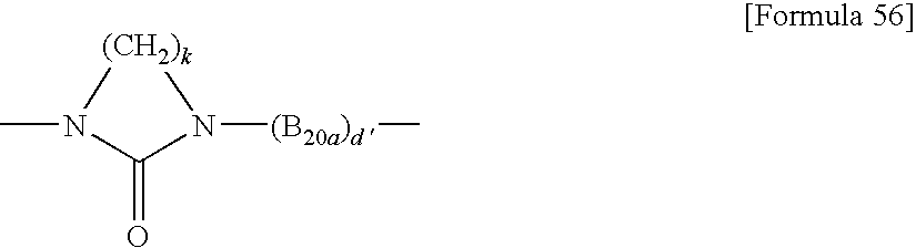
CN1C(=O)N([(B20a)d ]C)[(CH2)k]1
